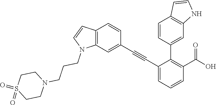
C1(C#CC2=CC3=C(C=C2)C=CN3CCCN2CCS(=O)(=O)CC2)=CC=CC(C(O)=O)=C1C1=CC2=C(C=C1)C=CN2
